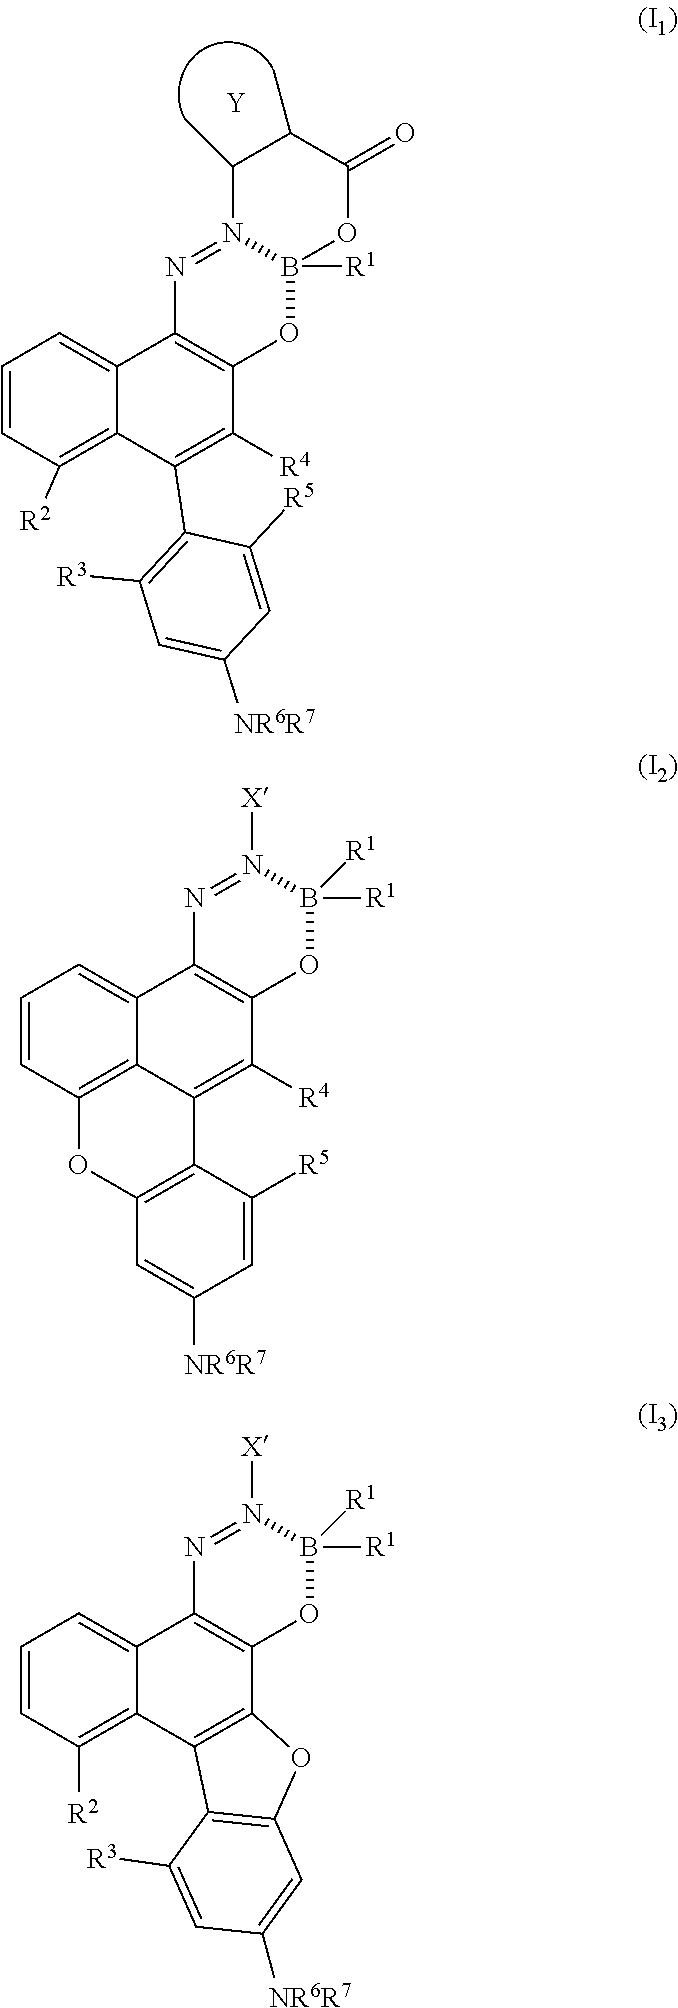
C1=CC([R2])=C2C(=C1)C1=C(C([R4])=C2C2=C([R3])C=C([NR6R7])C=C2[R5])OB2([R1])N(=N1)C(C)C(C)C(=O)O2.[Y].C1=CC2=C3C(=C1)C1=C(C([R4])=C3C3=C(O2)C=C([NR6R7])C=C3[R5])OB([R1])([R1])N([X])=N1.C1=CC([R2])=C2C(=C1)C1=C(C3=C2C2=C(O3)C=C([NR6R7])C=C2[R3])OB([R1])([R1])N([X])=N1
